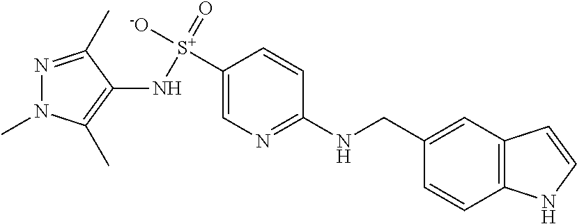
N1=C(C)C(N[S+](=O)([-O])C2=CN=C(NCC3=CC4=C(C=C3)NC=C4)C=C2)=C(C)N1C
